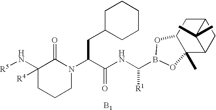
[B1].N([R5])C1([R4])CCCN(C(C(NC([R1])B2OC3C(C)(C4CC(C3)C4(C)C)O2)=O)CC2CCCCC2)C1=O
